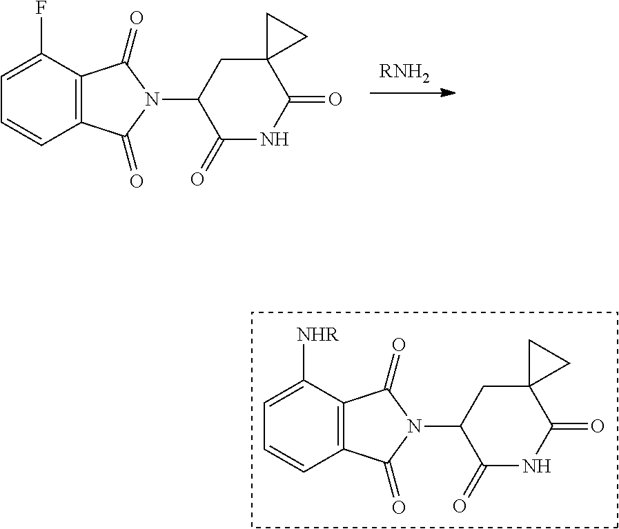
[RNH2].C1(=O)N(C2C(=O)NC(=O)C3(C2)CC3)C(=O)C2=C1C=CC=C2F.C1(=O)N(C2C(=O)NC(=O)C3(C2)CC3)C(=O)C2=C1C=CC=C2[NHR]
